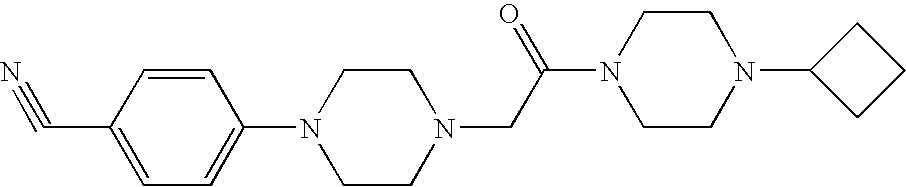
N#CC1=CC=C(N2CCN(CC(N3CCN(C4CCC4)CC3)=O)CC2)C=C1
